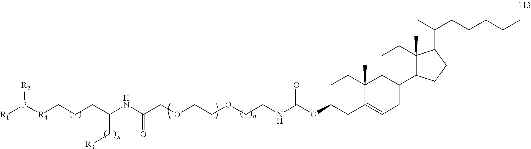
C(COCCOCCNC(OC1CC2=CCC3C(C2(C)CC1)CCC1(C)C3CCC1C(C)CCCC(C)C)=O)(=O)NC(C[R3])CCC[R4]P([R1])[R2]
